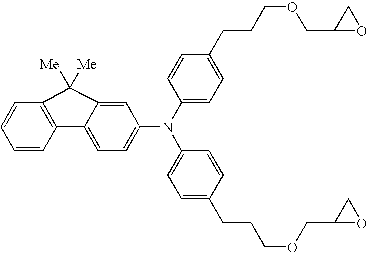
C1=CC2=C(C=C1)C1=CC=C(N(C3=CC=C(CCCOCC4OC4)C=C3)C3=CC=C(CCCOCC4OC4)C=C3)C=C1C2([Me])[Me]
